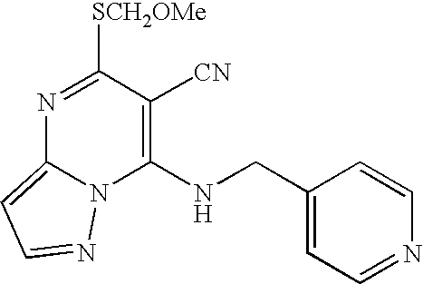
N1=C([SCH2OMe])C([CN])=C(NCC2=CC=NC=C2)N2C1=CC=N2
